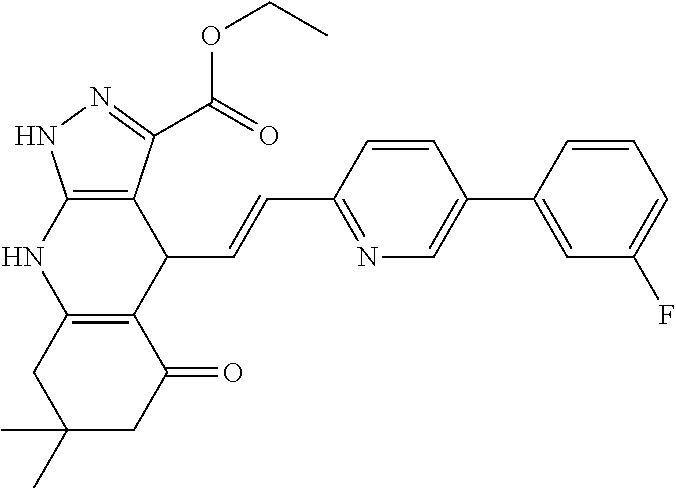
C1(C2=CC(F)=CC=C2)=CN=C(C=CC2C3=C(NC4=C2C(C(=O)OCC)=NN4)CC(C)(C)CC3=O)C=C1
